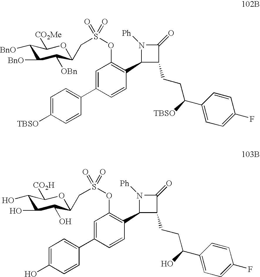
N1([Ph])C(C2=C(OS(CC3C([OBn])C([BnO])C([BnO])C([CO2Me])O3)(=O)=O)C=C(C3=CC=C([TBSO])C=C3)C=C2)C(CCC([TBSO])C2=CC=C(F)C=C2)C1=O.N1([Ph])C(C2=C(OS(CC3C(O)C(O)C(O)C([CO2H])O3)(=O)=O)C=C(C3=CC=C(O)C=C3)C=C2)C(CCC(O)C2=CC=C(F)C=C2)C1=O
